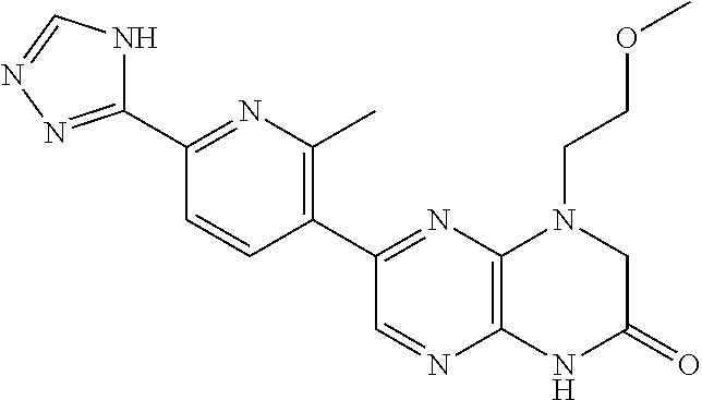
C1(C2=NC3=C(N=C2)NC(=O)CN3CCOC)=C(C)N=C(C2=NN=CN2)C=C1
